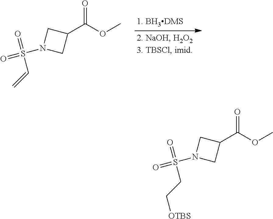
COC(C1CN(S(=O)(=O)C=C)C1)=O.COC(C1CN(S(=O)(=O)CC[OTBS])C1)=O
